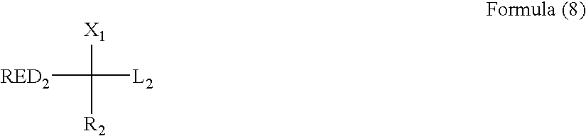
[RED2]C([X1])([L2])[R2]
